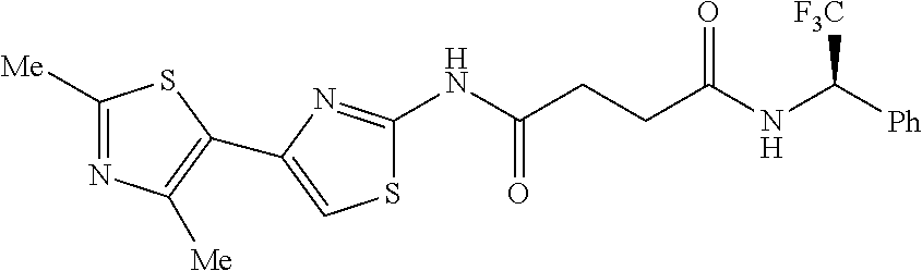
C1([Me])=NC([Me])=C(C2=CSC(NC(CCC(NC([Ph])[F3C])=O)=O)=N2)S1
